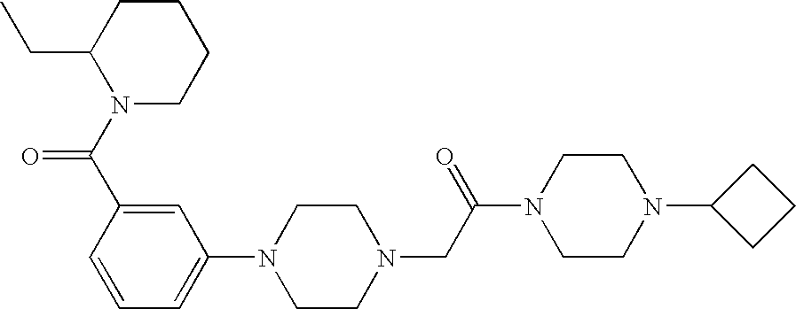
C1=C(N2CCN(CC(N3CCN(C4CCC4)CC3)=O)CC2)C=C(C(N2CCCCC2CC)=O)C=C1
